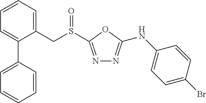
C1=CC=C(CS(C2=NN=C(NC3=CC=C(Br)C=C3)O2)=O)C(C2=CC=CC=C2)=C1
